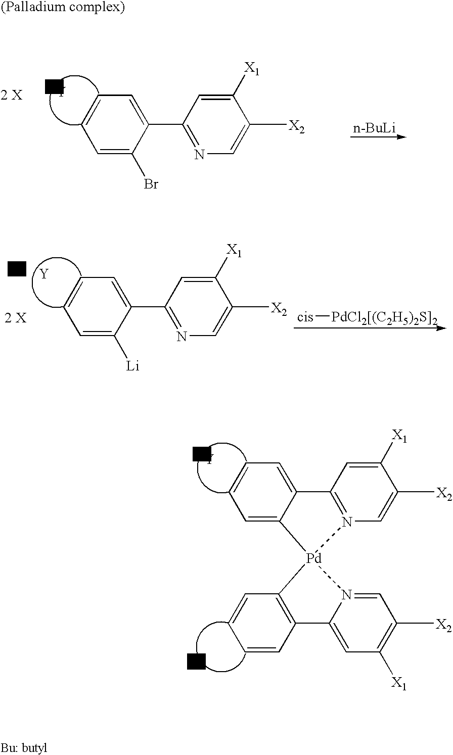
[Y].C1(C2=CC=CC=C2Br)=NC=C([X2])C([X1])=C1.[n-BuLi].[Y].C12=N(C=C([X2])C([X1])=C1)[Pd]1(C3=CC=CC=C23)N2=CC([X2])=C([X1])C=C2C2=C1C=CC=C2.[Y].[cis][PdCl2[(C2H5)2S]2].[Y].C1(C2=CC=CC=C2[Li])=NC=C([X2])C([X1])=C1
